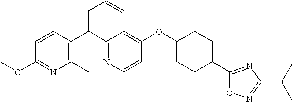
C1=CN=C2C(=C1OC1CCC(C3=NC(C(C)C)=NO3)CC1)C=CC=C2C1=C(C)N=C(OC)C=C1
